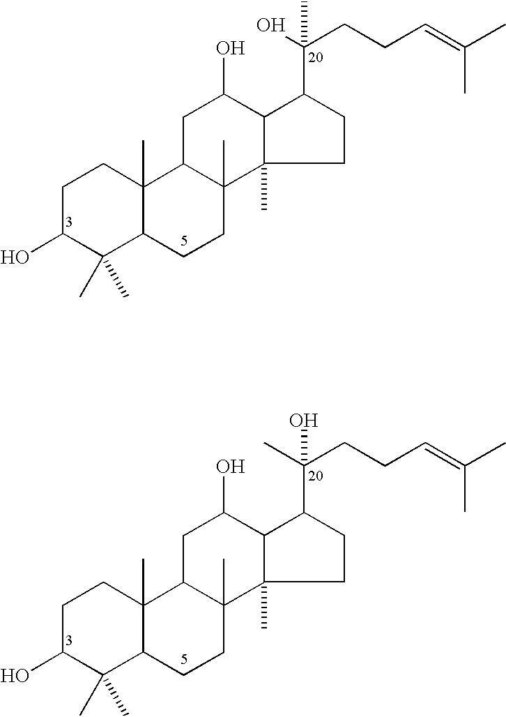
C1C(O)C(C)(C)C2C(C)(C1)C1C(C)(CC2)C2(C)C(C(O)C1)C(C(O)(CCC=C(C)C)C)CC2.C1C(O)C(C)(C)C2C(C)(C1)C1C(C)(CC2)C2(C)C(C(O)C1)C(C(C)(CCC=C(C)C)O)CC2
